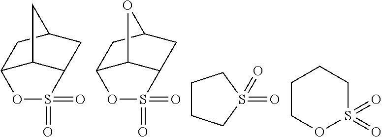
C12C3C(CC(C1)C3)S(=O)(=O)O2.C12C3C(CC(C1)O3)S(=O)(=O)O2.C1CCS(=O)(=O)C1.C1COS(=O)(=O)CC1
